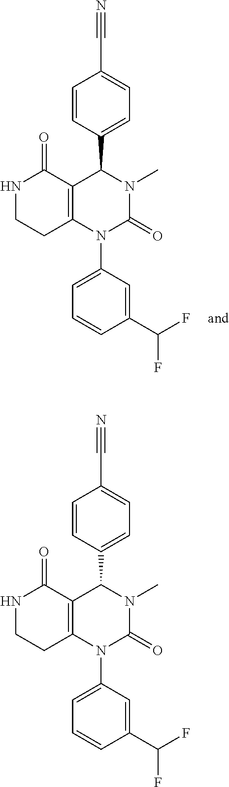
C1=CC(C2C3=C(CCNC3=O)N(C3=CC=CC(C(F)F)=C3)C(=O)N2C)=CC=C1C#N.C1=CC(C2C3=C(CCNC3=O)N(C3=CC=CC(C(F)F)=C3)C(=O)N2C)=CC=C1C#N
